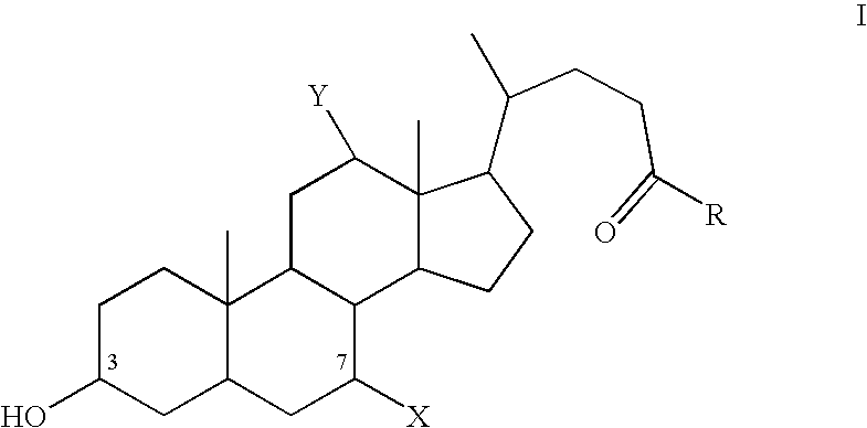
C1C(O)CC2C(C)(C1)C1C(C([X])C2)C2C(C)(C([Y])C1)C(C(CCC(=O)[R])C)CC2
